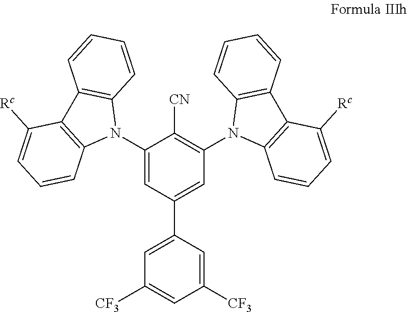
C1(N2C3=C(C4=C2C=CC=C4[Rc])C=CC=C3)=CC(C2=CC([CF3])=CC([CF3])=C2)=CC(N2C3=C(C4=C2C=CC=C4)C([Rc])=CC=C3)=C1[CN]
